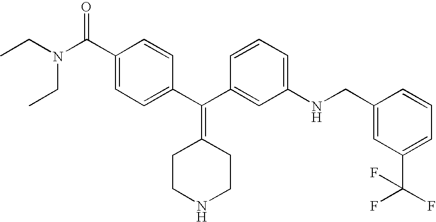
CCN(CC)C(C1=CC=C(C(C2=CC(NCC3=CC(C(F)(F)F)=CC=C3)=CC=C2)=C2CCNCC2)C=C1)=O
